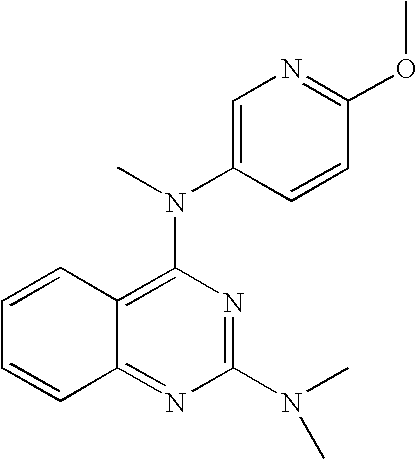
C1(N(C)C)=NC(N(C)C2=CN=C(OC)C=C2)=C2C(=N1)C=CC=C2
